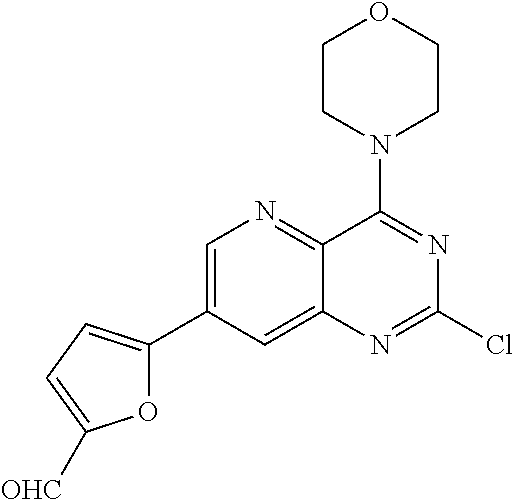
C1CN(C2=NC(Cl)=NC3=CC(C4=CC=C([OHC])O4)=CN=C23)CCO1
